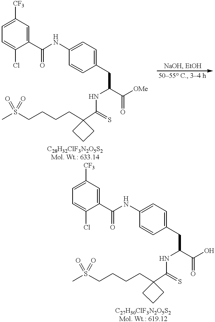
C1=C(Cl)C(C(NC2=CC=C(CC(NC(=S)C3(CCCCS(C)(=O)=O)CCC3)C(=O)[OMe])C=C2)=O)=CC([CF3])=C1.C1=C(Cl)C(C(NC2=CC=C(CC(NC(=S)C3(CCCCS(C)(=O)=O)CCC3)C(=O)O)C=C2)=O)=CC([CF3])=C1
